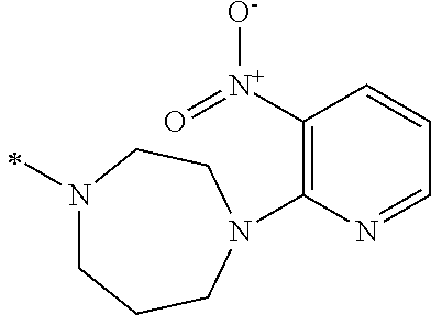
N1(C)CCCN(C2=C([N+](=O)[O-])C=CC=N2)CC1
